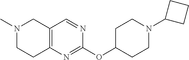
C1C(OC2=NC3=C(C=N2)CN(C)CC3)CCN(C2CCC2)C1
